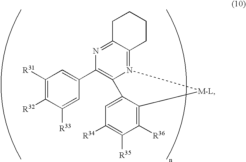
N12=C3C(=NC(C4=CC([R31])=C([R32])C([R33])=C4)=C1C1=CC([R34])=C([R35])C([R36])=C1[M-L]2)CCCC3
